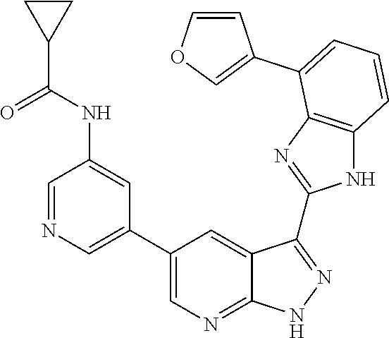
C1=NC=C(C2=CN=C3C(=C2)C(C2=NC4=C(N2)C=CC=C4C2=COC=C2)=NN3)C=C1NC(C1CC1)=O
